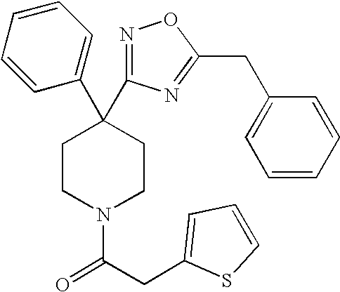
C1(C2(C3=NOC(CC4=CC=CC=C4)=N3)CCN(C(CC3=CC=CS3)=O)CC2)=CC=CC=C1
